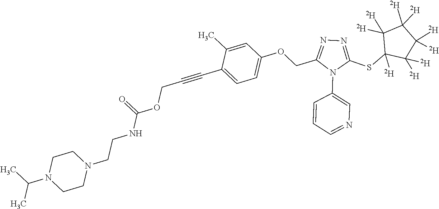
C1=C(C)C(C#CCOC(NCCN2CCN(C(C)C)CC2)=O)=CC=C1OCC1=NN=C(SC2([D])C([D])([D])C([D])([D])C([D])([D])C2([D])[D])N1C1=CN=CC=C1
